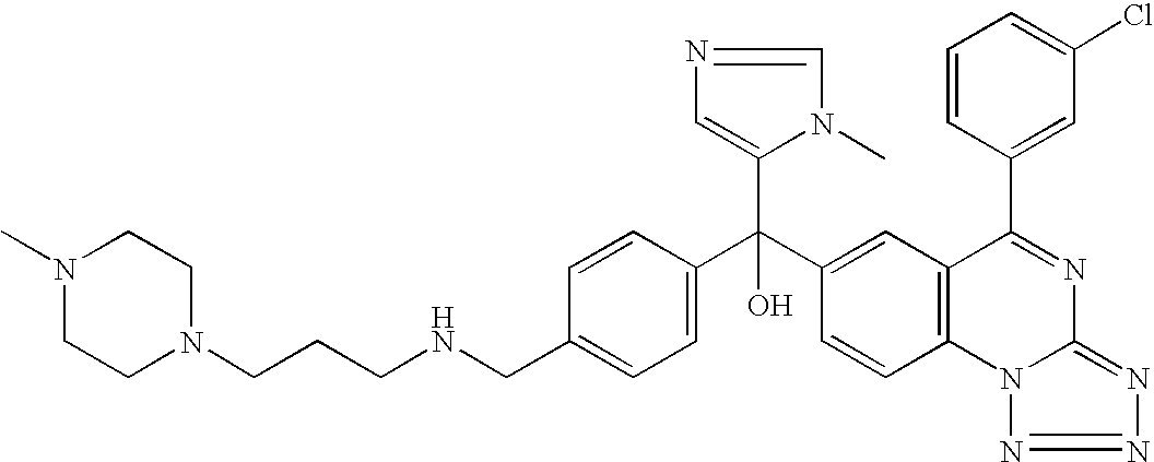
C1=C(CNCCCN2CCN(C)CC2)C=CC(C(C2=CC3=C(C=C2)N2C(=NN=N2)N=C3C2=CC(Cl)=CC=C2)(C2=CN=CN2C)O)=C1
